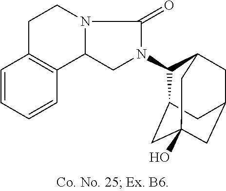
C1=CC=CC2=C1CCN1C2CN(C2C3CC4(O)CC(CC2C4)C3)C1=O
